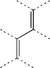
C(=C(C(C)=C(C)C)C)(C)C
